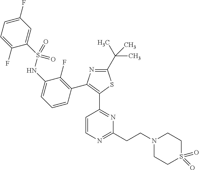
N1=C(C(C)(C)C)SC(C2=NC(CCN3CCS(=O)(=O)CC3)=NC=C2)=C1C1=C(F)C(NS(C2=CC(F)=CC=C2F)(=O)=O)=CC=C1
